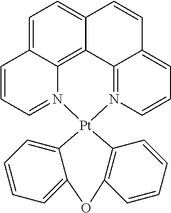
C1=C2C3=C4C(=C1)C=CC1=CC=CN(=C41)[Pt]1(N3=CC=C2)C2=CC=CC=C2OC2=C1C=CC=C2
